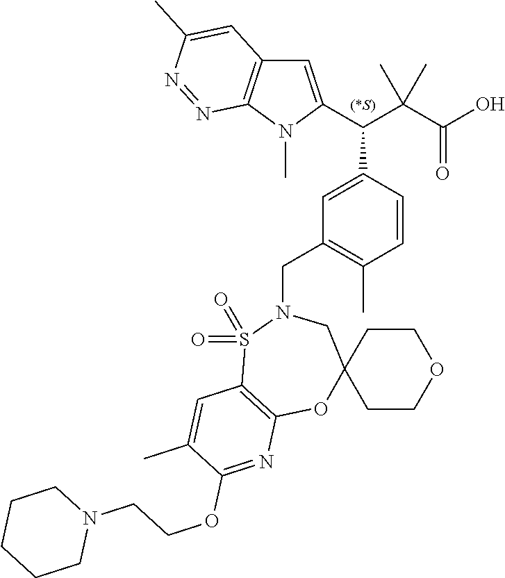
C1=C(C(C(C(O)=O)(C)C)C2=CC(CN3CC4(CCOCC4)OC4=C(S3(=O)=O)C=C(C)C(OCCN3CCCCC3)=N4)=C(C)C=C2)N(C)C2=C1C=C(C)N=N2
